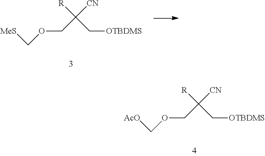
O(CC([CN])([R])C[OTBDMS])C[MeS].O(CC([CN])([R])C[OTBDMS])C[AcO]
